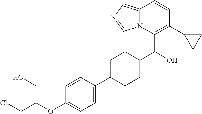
C1=CC(C2CCC(C(O)C3=C(C4CC4)C=CC4=CN=CN34)CC2)=CC=C1OC(CCl)CO
